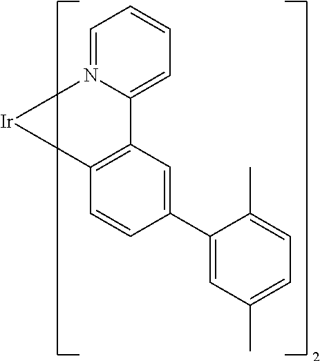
C12=C([Ir]N3=CC=CC=C13)C=CC(C1=CC(C)=CC=C1C)=C2
